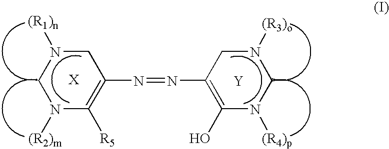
C1N([(R2)m])C([R5])=C(N=NC2=C(O)N([(R4)p])CN([(R3)o])C2)CN1[(R1)n].[Y]
